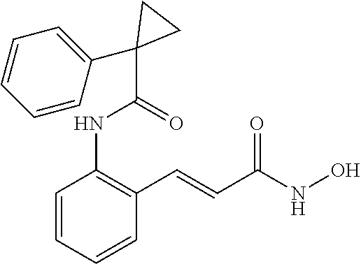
C1=CC=CC(C=CC(NO)=O)=C1NC(=O)C1(C2=CC=CC=C2)CC1
